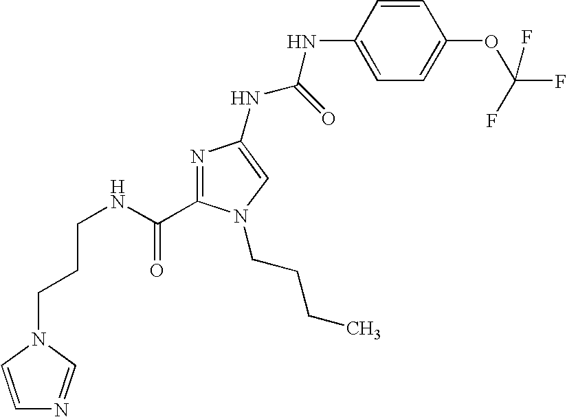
C(CNC(=O)C1=NC(NC(NC2=CC=C(OC(F)(F)F)C=C2)=O)=CN1CCCC)CN1C=NC=C1
